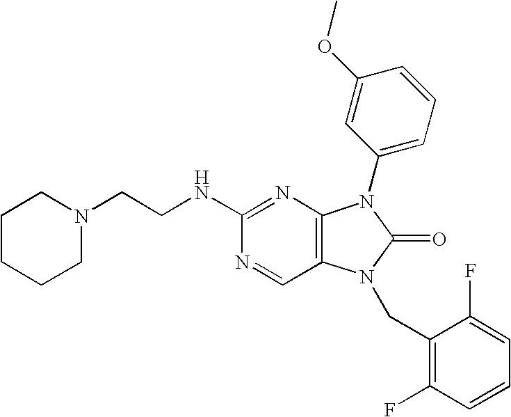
N1=CC2=C(N=C1NCCN1CCCCC1)N(C1=CC=CC(OC)=C1)C(=O)N2CC1=C(F)C=CC=C1F
